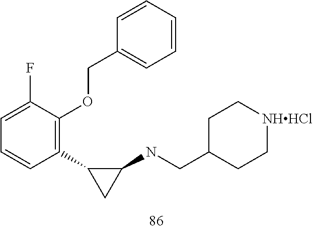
C1=C(F)C(OCC2=CC=CC=C2)=C(C2CC2NCC2CC[NHHCl]CC2)C=C1
